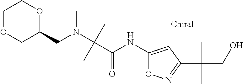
C(C(NC1=CC(C(CO)(C)C)=NO1)=O)(N(CC1OCCOC1)C)(C)C
